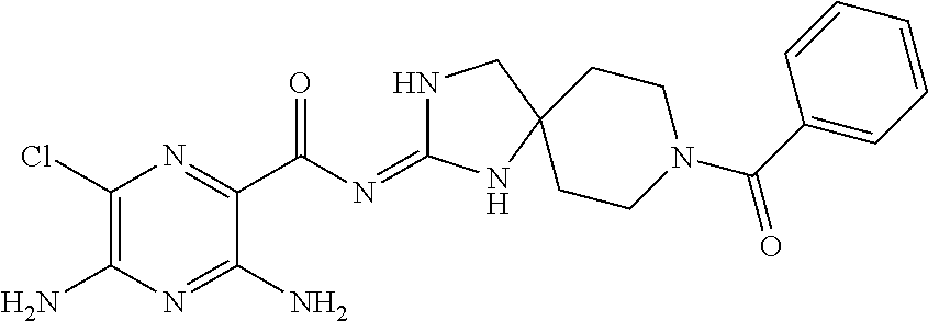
C1(Cl)=C(N)N=C(N)C(C(N=C2NCC3(N2)CCN(C(C2=CC=CC=C2)=O)CC3)=O)=N1
